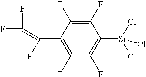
C1(F)=C(F)C(C(F)=C(F)F)=C(F)C(F)=C1[Si](Cl)(Cl)Cl
